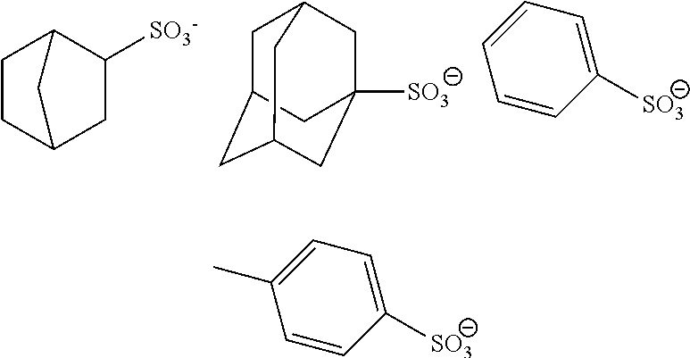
C1CC2C([SO3-])CC1C2.C1C2CC3CC([SO3])(CC1C3)C2.C1=CC=CC([SO3])=C1.C1=C(C)C=CC([SO3])=C1
